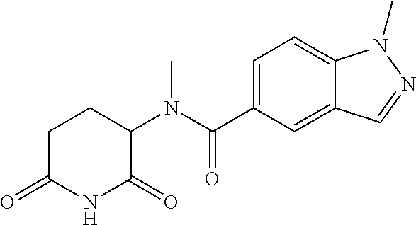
C1C(=O)NC(=O)C(N(C(C2=CC=C3C(=C2)C=NN3C)=O)C)C1
